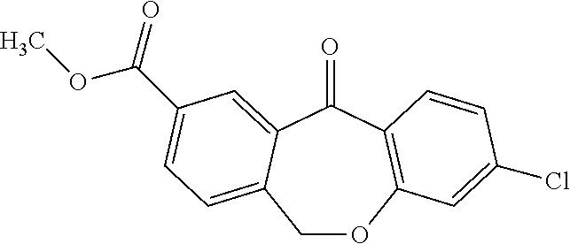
C1OC2=C(C(=O)C3=CC(C(OC)=O)=CC=C13)C=CC(Cl)=C2
